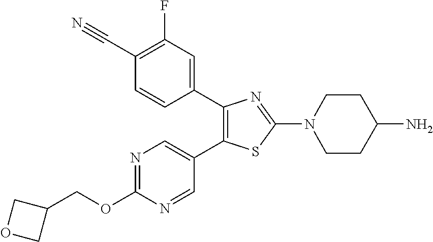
C1(C2=CC(F)=C(C#N)C=C2)=C(C2=CN=C(OCC3COC3)N=C2)SC(N2CCC(N)CC2)=N1
